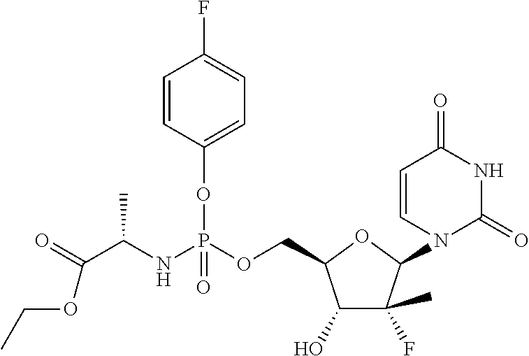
C1(O)C(F)(C)C(N2C(=O)NC(=O)C=C2)OC1COP(NC(C(=O)OCC)C)(OC1=CC=C(F)C=C1)=O
